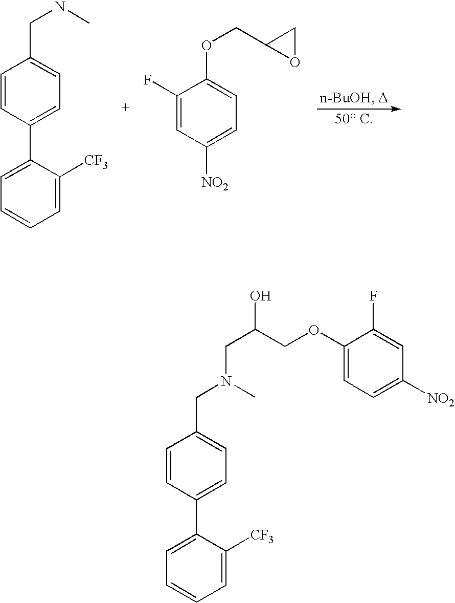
C1=C(C2=CC=C(CNC)C=C2)C([CF3])=CC=C1.C1(F)=CC([NO2])=CC=C1OCC1OC1.C1=C(C2=CC=C(CN(C)CC(COC3=CC=C([NO2])C=C3F)O)C=C2)C([CF3])=CC=C1
